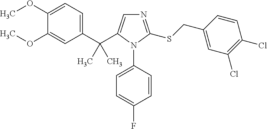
C1(OC)=CC=C(C(C2=CN=C(SCC3=CC(Cl)=C(Cl)C=C3)N2C2=CC=C(F)C=C2)(C)C)C=C1OC
